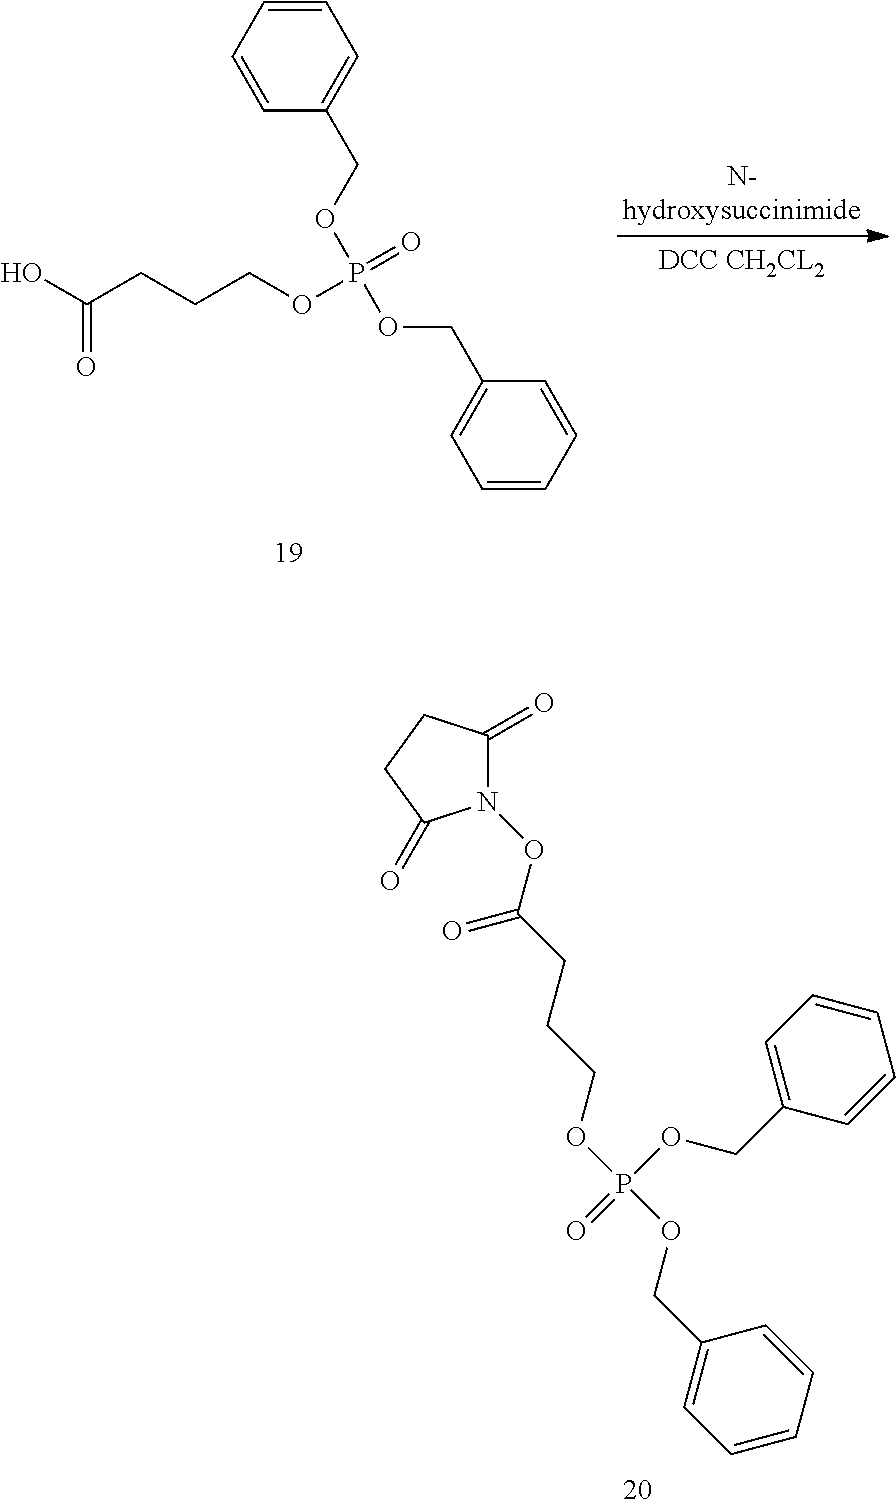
N1(OC(CCCOP(OCC2=CC=CC=C2)(OCC2=CC=CC=C2)=O)=O)C(=O)CCC1=O.O(P(=O)(OCC1=CC=CC=C1)OCC1=CC=CC=C1)CCCC(O)=O
